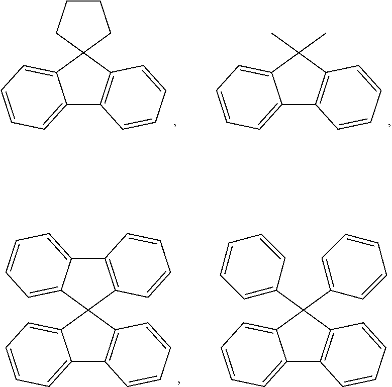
C12=CC=CC=C1C1(C3=C2C=CC=C3)CCCC1.C12=CC=CC=C1C(C)(C)C1=C2C=CC=C1.C12=CC=CC=C1C1(C3=C2C=CC=C3)C2=C(C3=CC=CC=C13)C=CC=C2.C12=CC=CC=C1C(C1=CC=CC=C1)(C1=CC=CC=C1)C1=C2C=CC=C1
